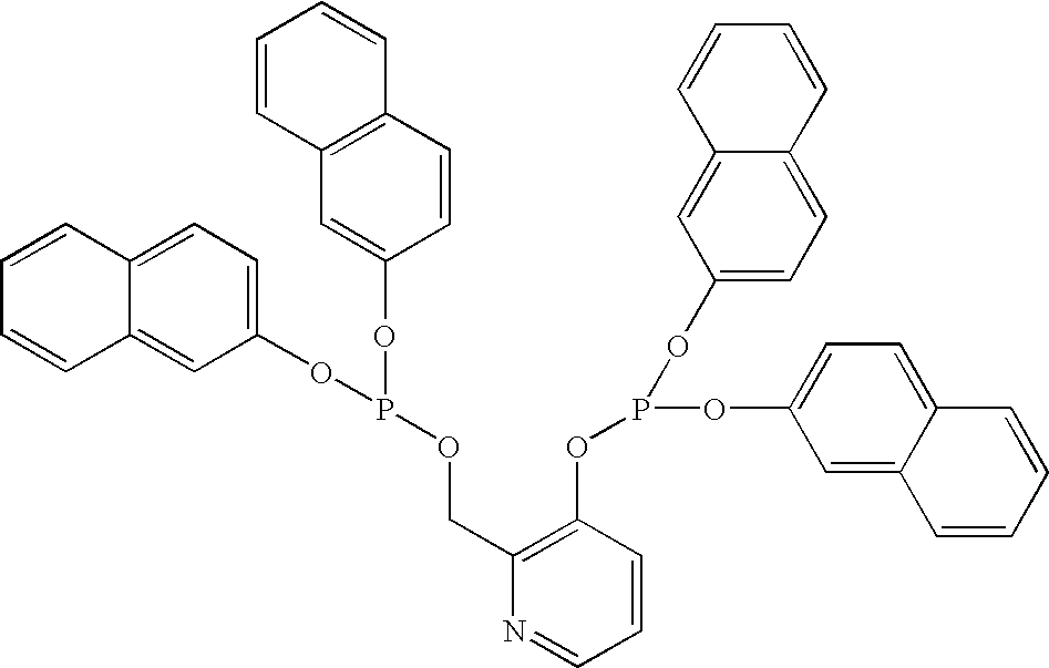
C12=CC=C(OP(OC3=CC4=C(C=C3)C=CC=C4)OCC3=C(OP(OC4=CC=C5C(=C4)C=CC=C5)OC4=CC=C5C(=C4)C=CC=C5)C=CC=N3)C=C1C=CC=C2
